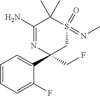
C1=CC=C(F)C(C2(CF)CS(=NC)(=O)C(C)(C)C(N)=N2)=C1
